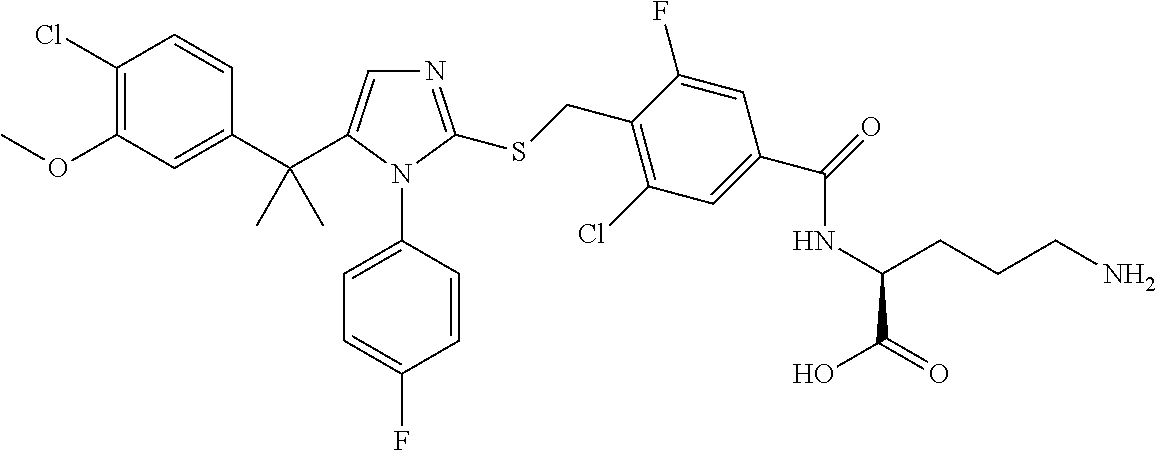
C1(C(C)(C)C2=CN=C(SCC3=C(Cl)C=C(C(=O)NC(CCCN)C(=O)O)C=C3F)N2C2=CC=C(F)C=C2)=CC(OC)=C(Cl)C=C1
